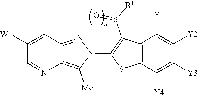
C12=C([Me])N(C3=C(S(=O)[R1])C4=C(S3)C([Y4])=C([Y3])C([Y2])=C4[Y1])N=C1C=C([W1])C=N2
